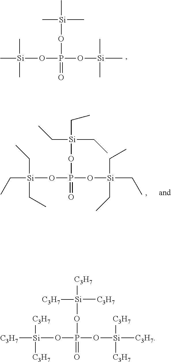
C[Si](C)(C)OP(O[Si](C)(C)C)(O[Si](C)(C)C)=O.C([Si](CC)(CC)OP(O[Si](CC)(CC)CC)(O[Si](CC)(CC)CC)=O)C.[C3H7][Si]([C3H7])([C3H7])OP(O[Si]([C3H7])([C3H7])[C3H7])(O[Si]([C3H7])([C3H7])[C3H7])=O
